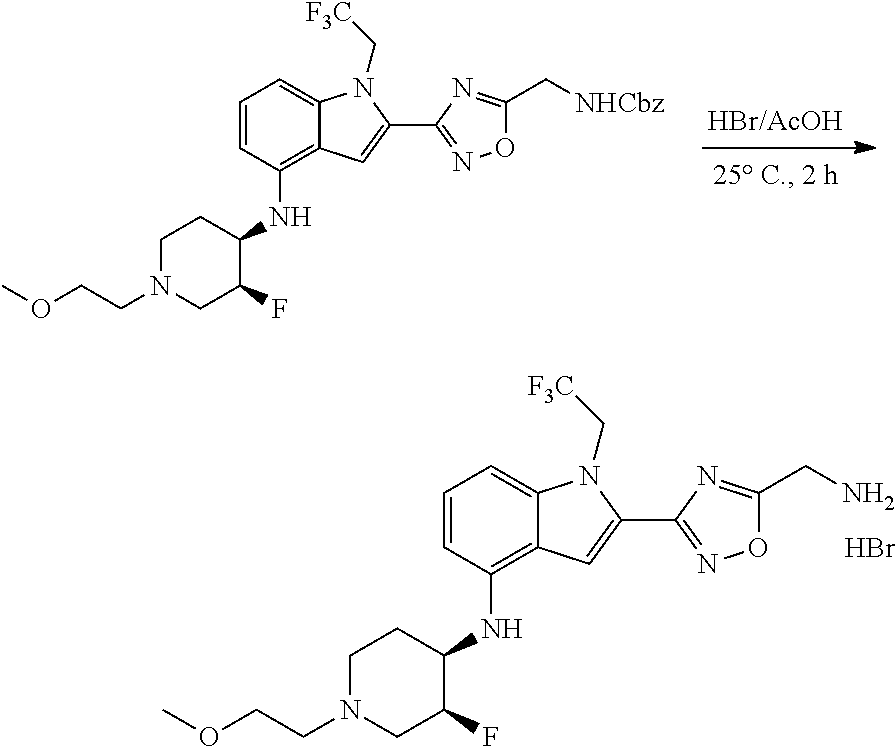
C1=CC(NC2CCN(CCOC)CC2F)=C2C(=C1)N(C[F3C])C(C1=NOC(C[NHCbz])=N1)=C2.C1=CC(NC2CCN(CCOC)CC2F)=C2C(=C1)N(C[F3C])C(C1=NOC(CN)=N1)=C2.Br
